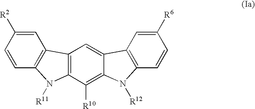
C1=C([R2])C=CC2=C1C1=C(C([R10])=C3C(=C1)C1=C(C=CC([R6])=C1)N3[R12])N2[R11]
